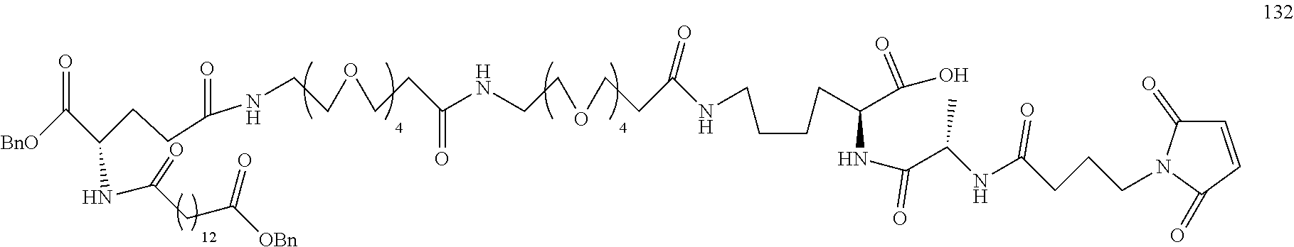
[BnO]C(C(CCC(NCCOCCC(=O)NCCOCCC(NCCCCC(NC(C(C)NC(CCCN1C(=O)C=CC1=O)=O)=O)C(O)=O)=O)=O)NC(CC(=O)[OBn])=O)=O
